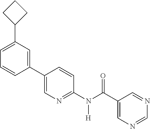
C1(C2=CN=C(N(C(C3=CN=CN=C3)=O)[H])C=C2)=CC(C2CCC2)=CC=C1
